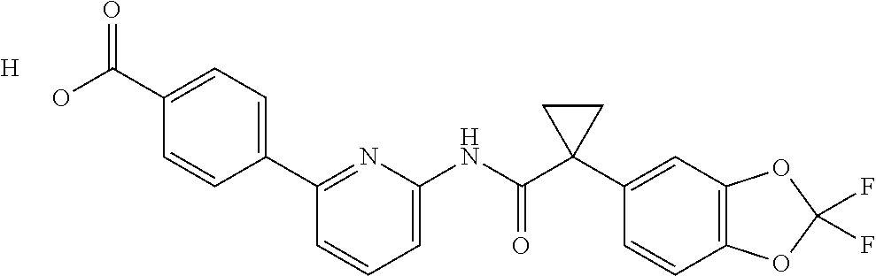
C1(C2=CC=C(C(O)=O)C=C2)=NC(NC(C2(C3=CC4=C(C=C3)OC(F)(F)O4)CC2)=O)=CC=C1.[H]
